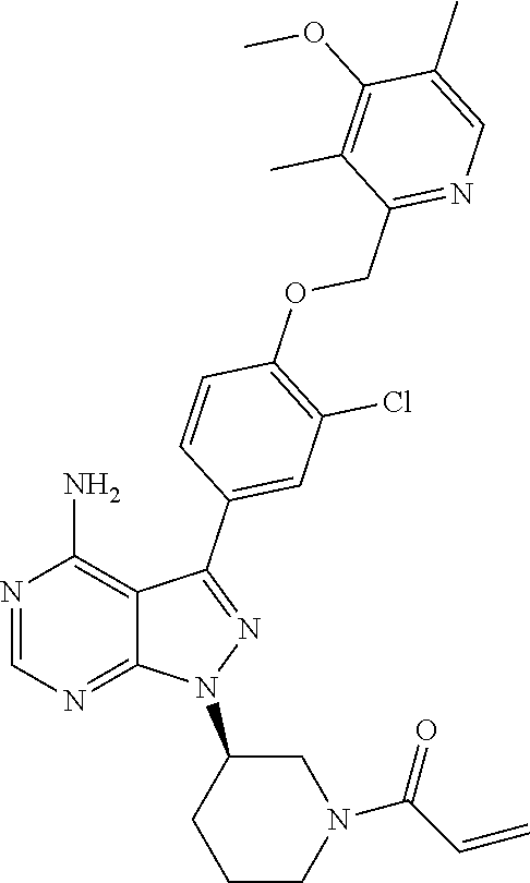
N1=CN=C2C(=C1N)C(C1=CC(Cl)=C(OCC3=NC=C(C)C(OC)=C3C)C=C1)=NN2C1CCCN(C(C=C)=O)C1
